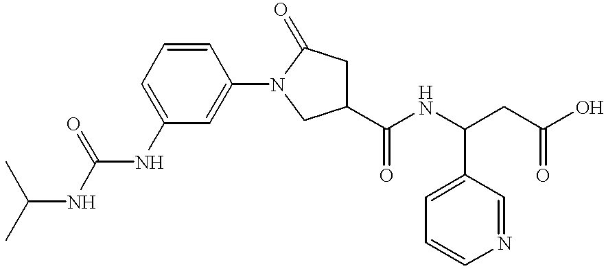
CC(NC(NC1=CC=CC(N2CC(C(NC(CC(O)=O)C3=CC=CN=C3)=O)CC2=O)=C1)=O)C
